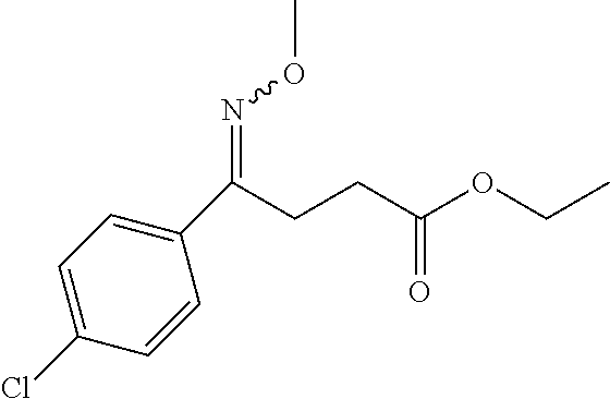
C1(C(CCC(=O)OCC)=NOC)=CC=C(Cl)C=C1
